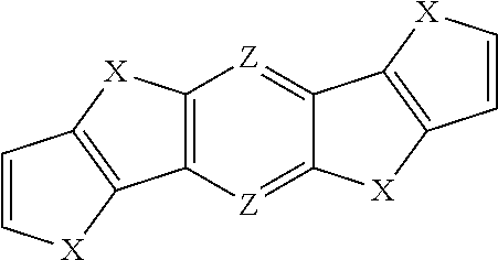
C12=C([Z]=C3C(=[Z]1)C1=C([X]3)C=C[X]1)C1=C([X]2)C=C[X]1
